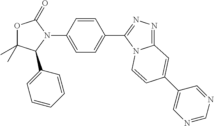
O1C(C)(C)C(C2=CC=CC=C2)N(C2=CC=C(C3=NN=C4N3C=CC(C3=CN=CN=C3)=C4)C=C2)C1=O
